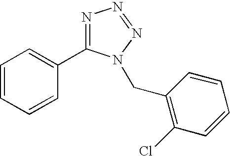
C1=CC=CC(C2=NN=NN2CC2=C(Cl)C=CC=C2)=C1
